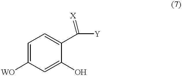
C1=C([WO])C=C(O)C(C([Y])=[X])=C1
